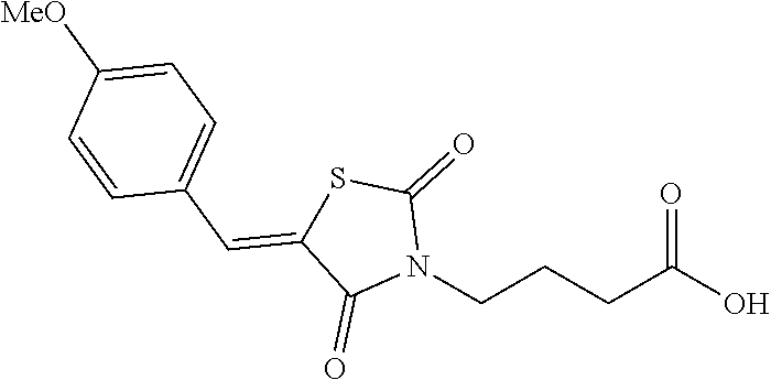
C(CCCN1C(=O)SC(=CC2=CC=C([MeO])C=C2)C1=O)(O)=O
